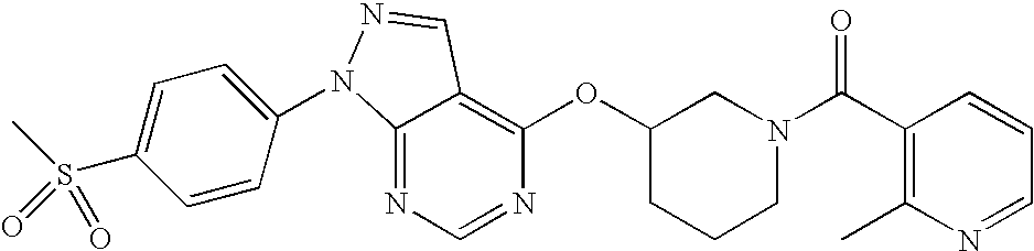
C12=NC=NC(OC3CCCN(C(C4=C(C)N=CC=C4)=O)C3)=C1C=NN2C1=CC=C(S(C)(=O)=O)C=C1
